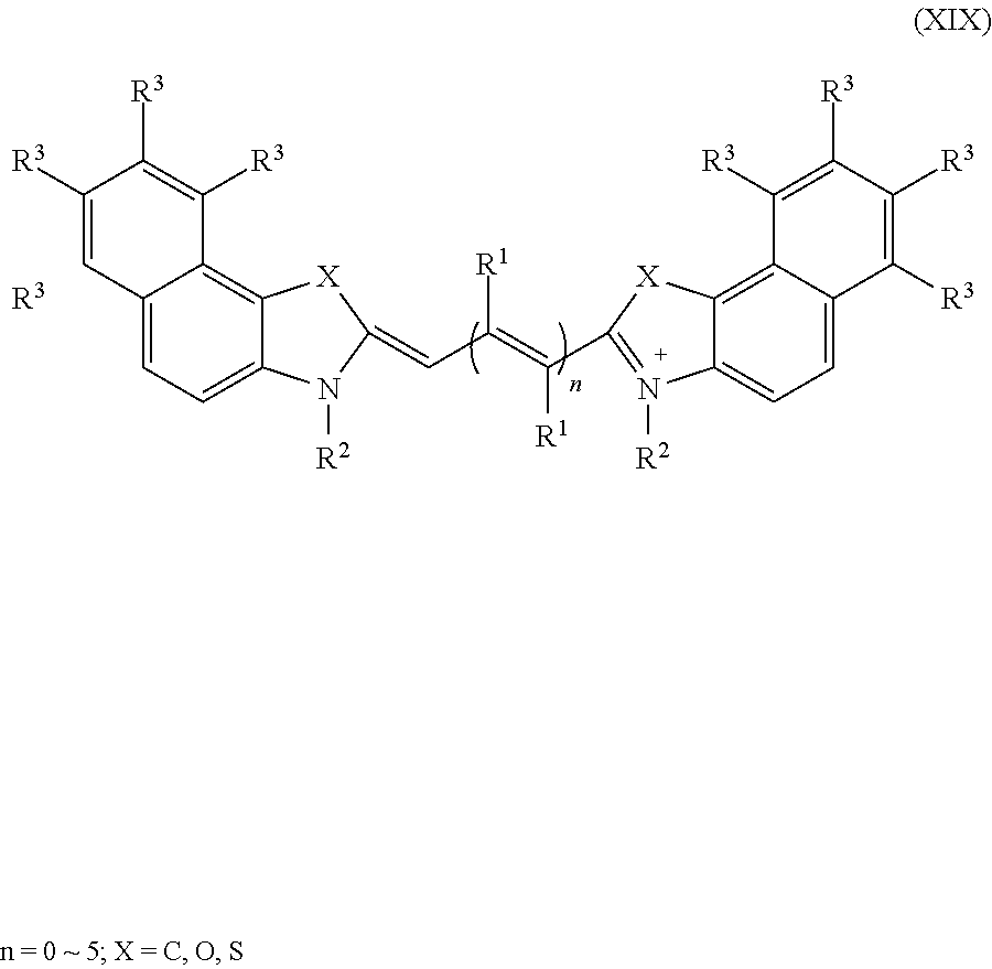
C12=CC=C3C(=C1C([R3])=C([R3])C([R3])=C2)[X]C(=CC(=C([R1])C1=N([R2])C2=CC=C4C(=C2[X]1)C([R3])=C([R3])C([R3])=C4[R3])[R1])N3[R2].[R3]
